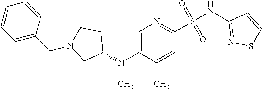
C1=C(N(C2CCN(CC3=CC=CC=C3)C2)C)C(C)=CC(S(NC2=NSC=C2)(=O)=O)=N1
